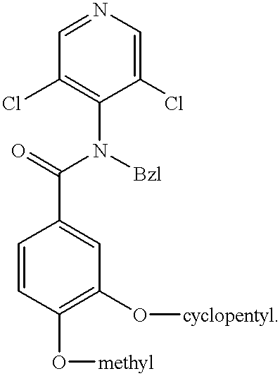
C1=NC=C(Cl)C(N(C(C2=CC(O[cyclopentyl])=C(O[methyl])C=C2)=O)[Bzl])=C1Cl
